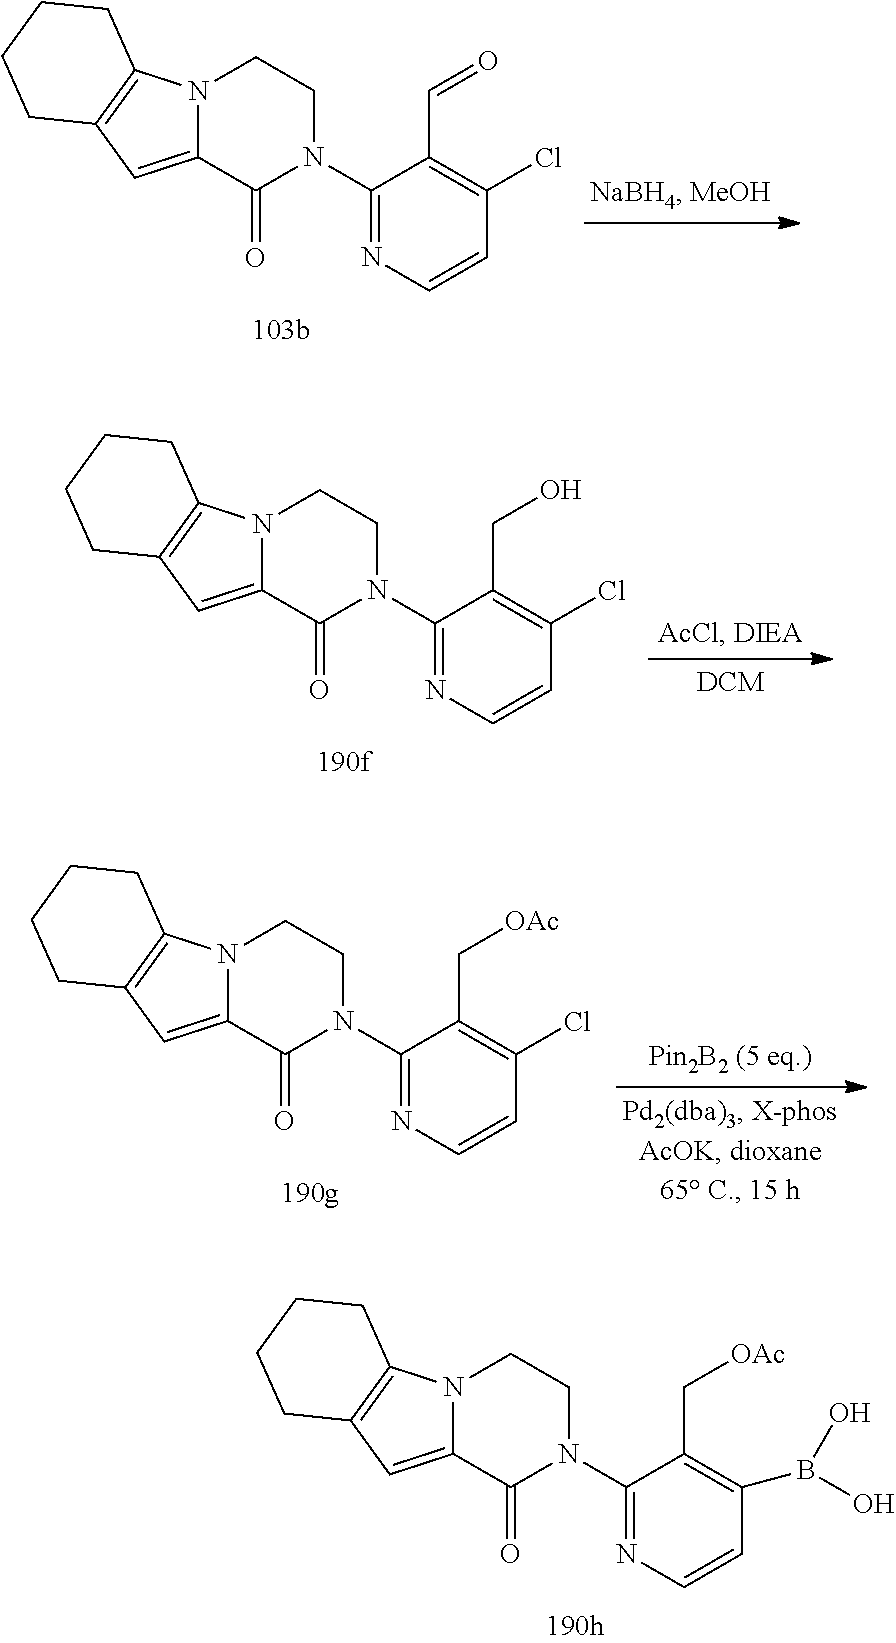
ClC1=C(C=O)C(N2CCN3C(=CC4=C3CCCC4)C2=O)=NC=C1.ClC1=C(CO)C(N2CCN3C(=CC4=C3CCCC4)C2=O)=NC=C1.ClC1=C(C[OAc])C(N2CCN3C(=CC4=C3CCCC4)C2=O)=NC=C1.B(C1=C(C[OAc])C(N2CCN3C(=CC4=C3CCCC4)C2=O)=NC=C1)(O)O
